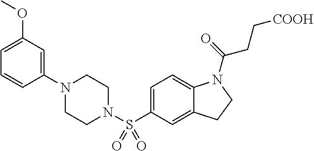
C1(N2CCN(S(C3=CC=C4C(=C3)CCN4C(=O)CC[COOH])(=O)=O)CC2)=CC(OC)=CC=C1
